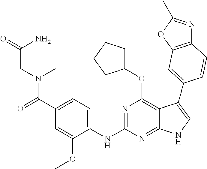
N(C1=NC(OC2CCCC2)=C2C(=N1)NC=C2C1=CC2=C(N=C(C)O2)C=C1)C1=CC=C(C(N(CC(=O)N)C)=O)C=C1OC
